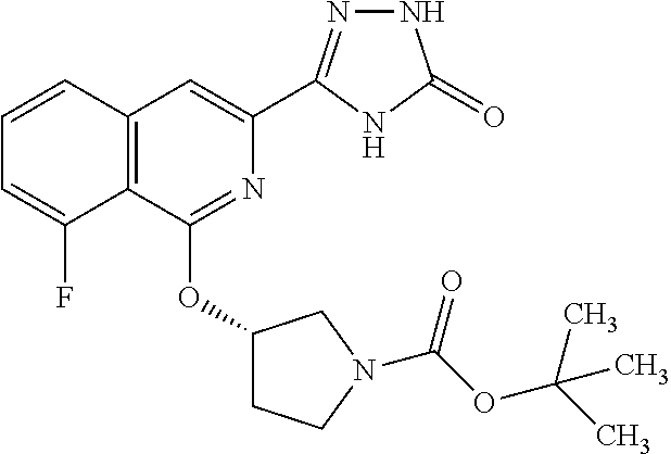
C1=CC2=C(C(F)=C1)C(OC1CCN(C(=O)OC(C)(C)C)C1)=NC(C1=NNC(=O)N1)=C2
